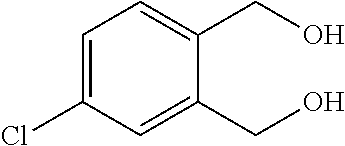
C1=C(Cl)C=C(CO)C(CO)=C1
